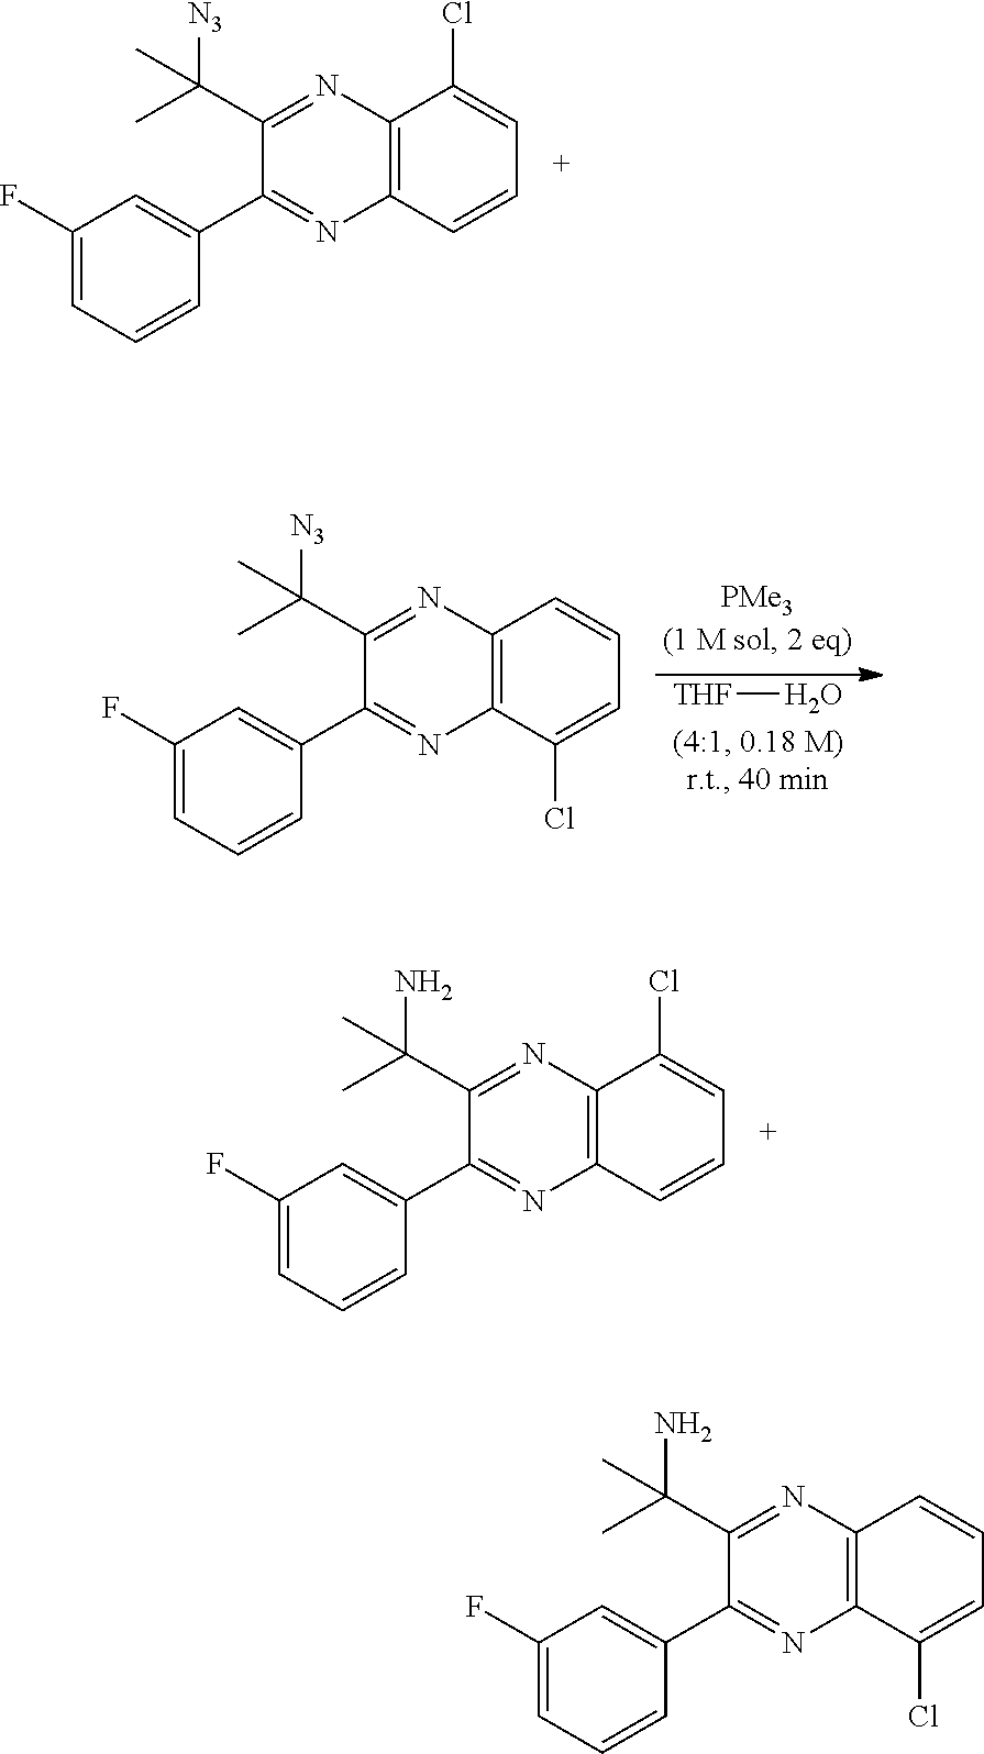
C(C1=NC2=C(N=C1C1=CC(F)=CC=C1)C=CC=C2Cl)(C)([N3])C.C(C1=NC2=C(N=C1C1=CC(F)=CC=C1)C=CC=C2Cl)(C)(N)C.[THF]O.C(C1=NC2=C(N=C1C1=CC(F)=CC=C1)C(Cl)=CC=C2)(C)([N3])C.C(C1=NC2=C(N=C1C1=CC(F)=CC=C1)C(Cl)=CC=C2)(C)(N)C
